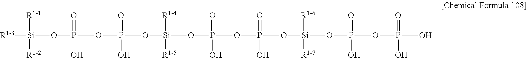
[R1-3][Si](OP(OP(=O)(O)O[Si]([R1-4])([R1-5])OP(OP(=O)(O)O[Si]([R1-6])([R1-7])OP(OP(=O)(O)O)(=O)O)(=O)O)(=O)O)([R1-1])[R1-2]
